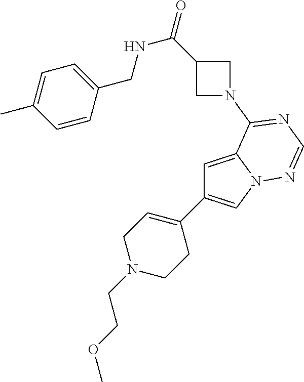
C1(C2=CN3C(=C2)C(N2CC(C(=O)NCC4=CC=C(C)C=C4)C2)=NC=N3)=CCN(CCOC)CC1
